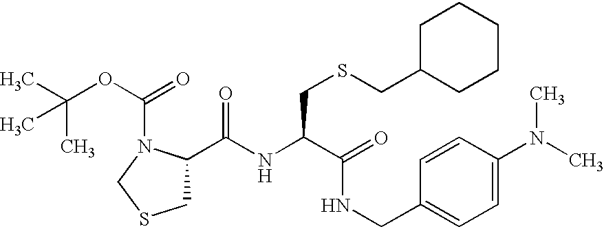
N(C(C(NCC1=CC=C(N(C)C)C=C1)=O)CSCC1CCCCC1)C(C1CSCN1C(=O)OC(C)(C)C)=O
